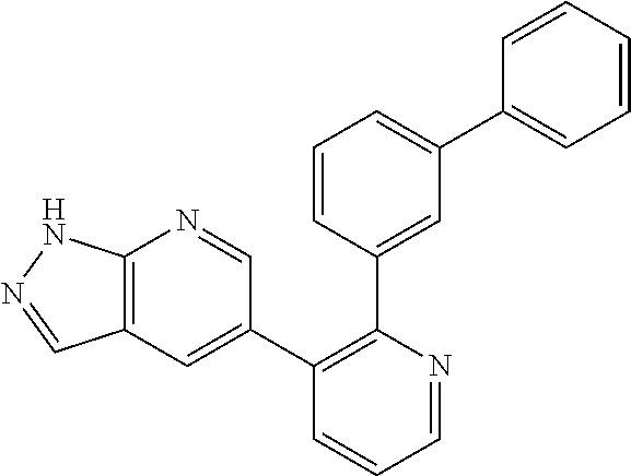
C12=C(C=C(C3=C(C4=CC(C5=CC=CC=C5)=CC=C4)N=CC=C3)C=N1)C=NN2
